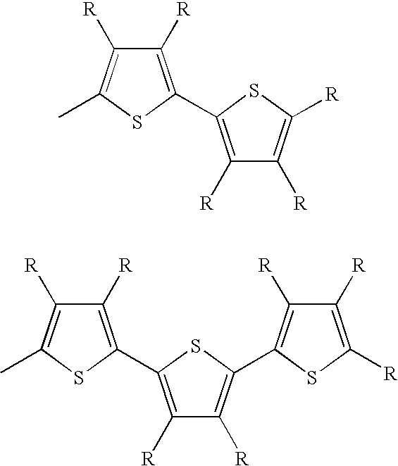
C1([R])=C(C2=C([R])C([R])=C([R])S2)SC(C)=C1[R].C1([R])=C(C2=C([R])C([R])=C(C3=C([R])C([R])=C([R])S3)S2)SC(C)=C1[R]
